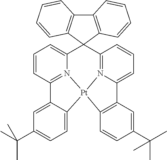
C1=CC2=N3C(=C1)C1(C4=N5C(=CC=C4)C4=C(C=CC(C(C)(C)C)=C4)[Pt]35C3=CC=C(C(C)(C)C)C=C23)C2=C(C3=C1C=CC=C3)C=CC=C2
